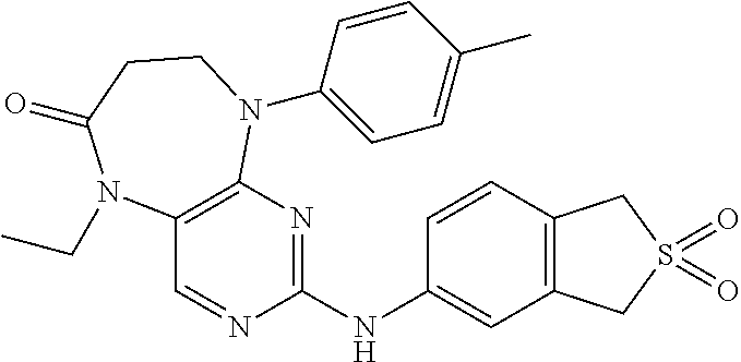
C1(NC2=NC3=C(C=N2)N(CC)C(=O)CCN3C2=CC=C(C)C=C2)=CC2=C(C=C1)CS(=O)(=O)C2
